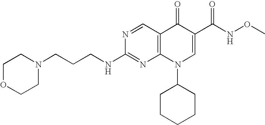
C(CNC1=NC2=C(C=N1)C(=O)C(C(NOC)=O)=CN2C1CCCCC1)CN1CCOCC1
